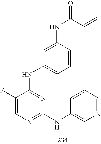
N(C1=NC(NC2=CN=CC=C2)=NC=C1F)C1=CC=CC(NC(=O)C=C)=C1
